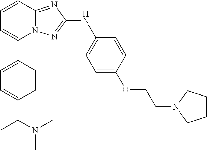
C1=CC2=NC(NC3=CC=C(OCCN4CCCC4)C=C3)=NN2C(C2=CC=C(C(C)N(C)C)C=C2)=C1
